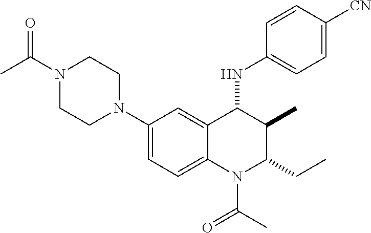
C1(N2CCN(C(C)=O)CC2)=CC=C2C(=C1)C(NC1=CC=C([CN])C=C1)C(C)C(CC)N2C(C)=O
